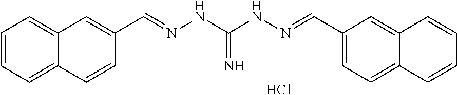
Cl.C12=CC=CC=C1C=CC(C=NNC(NN=CC1=CC=C3C(=C1)C=CC=C3)=N)=C2
